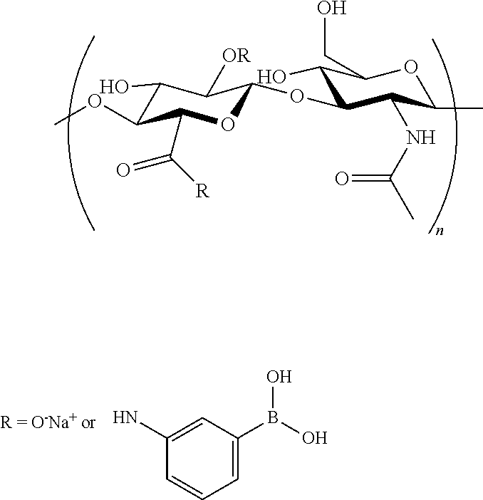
C1(O)C(OC)C(C([R])=O)OC(OC2C(O)C(CO)OC(C)C2NC(=O)C)C1[OR].C1(N)=CC(B(O)O)=CC=C1
